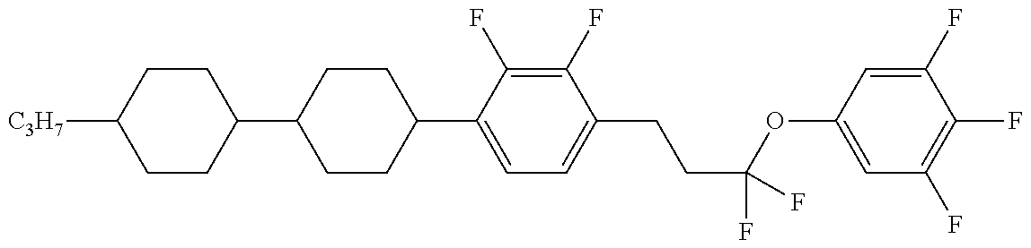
C1(C2CCC(C3=CC=C(CCC(OC4=CC(F)=C(F)C(F)=C4)(F)F)C(F)=C3F)CC2)CCC([C3H7])CC1
